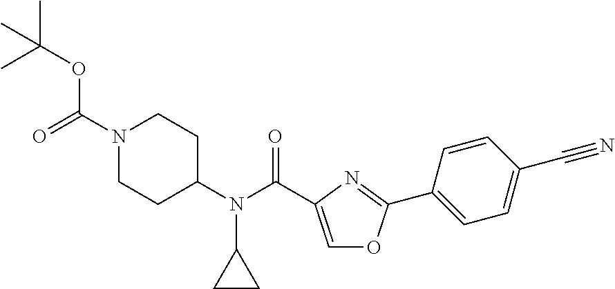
CC(OC(N1CCC(N(C(=O)C2=COC(C3=CC=C(C#N)C=C3)=N2)C2CC2)CC1)=O)(C)C
